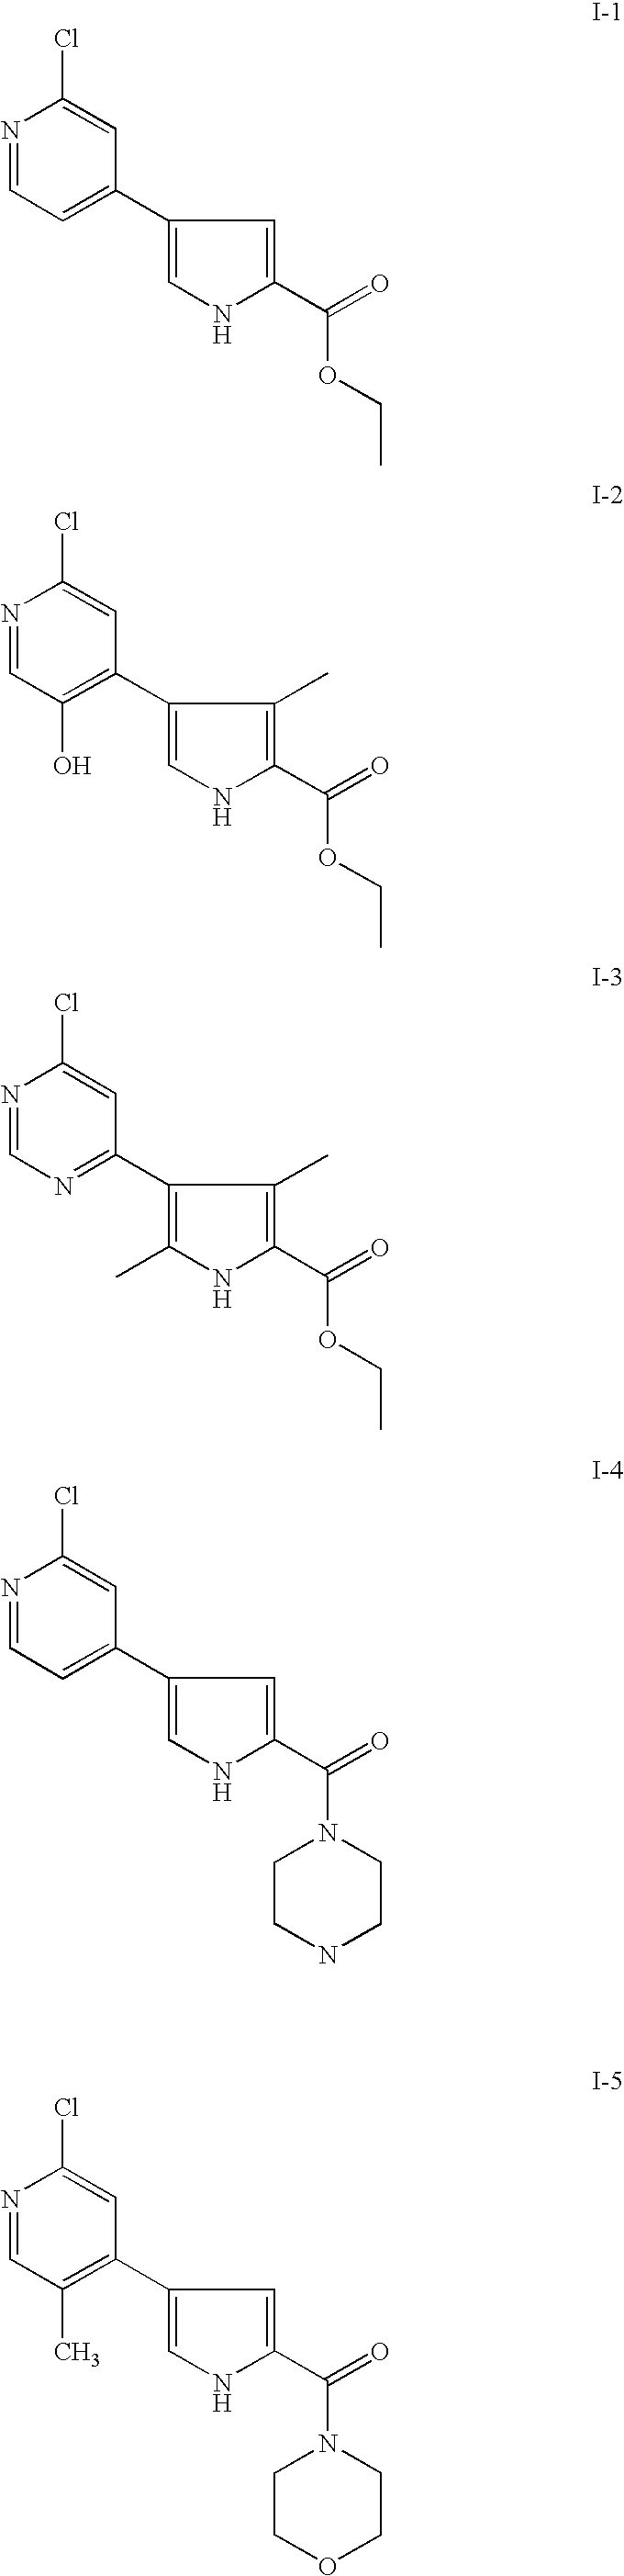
C1(C2=CC=NC(Cl)=C2)=CNC(C(OCC)=O)=C1.C1(C2=C(O)C=NC(Cl)=C2)=CNC(C(OCC)=O)=C1C.C1(C2=NC=NC(Cl)=C2)=C(C)NC(C(OCC)=O)=C1C.C1(C2=CC=NC(Cl)=C2)=CNC(C(N2CCNCC2)=O)=C1.C1(C2=C(C)C=NC(Cl)=C2)=CNC(C(N2CCOCC2)=O)=C1
